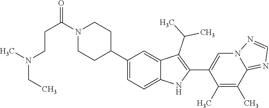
N1(C(CCN(C)CC)=O)CCC(C2=CC=C3C(=C2)C(C(C)C)=C(C2=CN4C(=NC=N4)C(C)=C2C)N3)CC1
